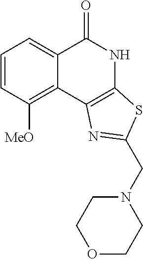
C1=CC([MeO])=C2C(=C1)C(=O)NC1=C2N=C(CN2CCOCC2)S1
